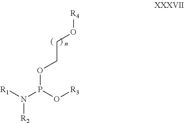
N([R2])([R1])P(OCCO[R4])O[R3]
